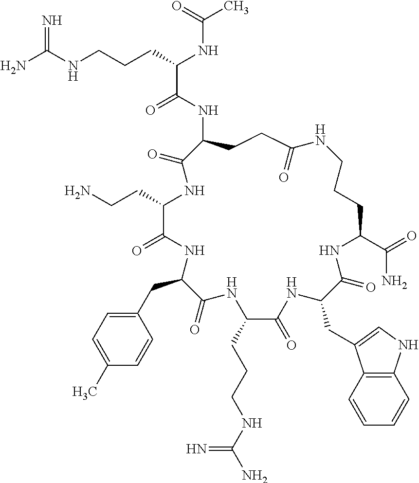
NC(NCCCC(NC(C)=O)C(=O)NC1CCC(=O)NCCCC(C(=O)N)NC(=O)C(CC2=CNC3=C2C=CC=C3)NC(=O)C(CCCNC(N)=N)NC(=O)C(CC2=CC=C(C)C=C2)NC(=O)C(CCN)NC1=O)=N
